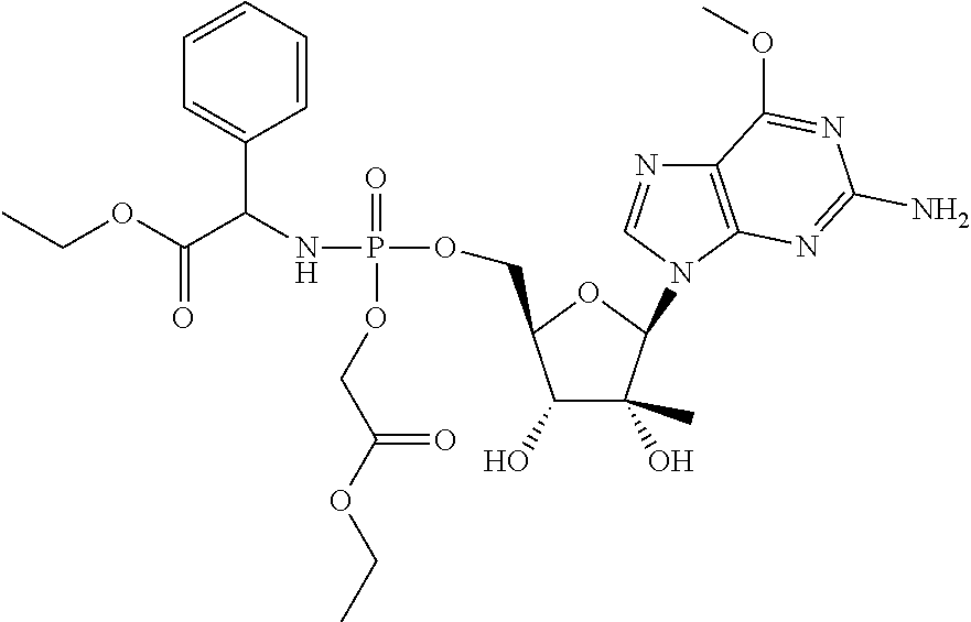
C(OC(C(NP(OCC1C(O)C(O)(C)C(N2C=NC3=C2N=C(N)N=C3OC)O1)(=O)OCC(OCC)=O)C1=CC=CC=C1)=O)C
